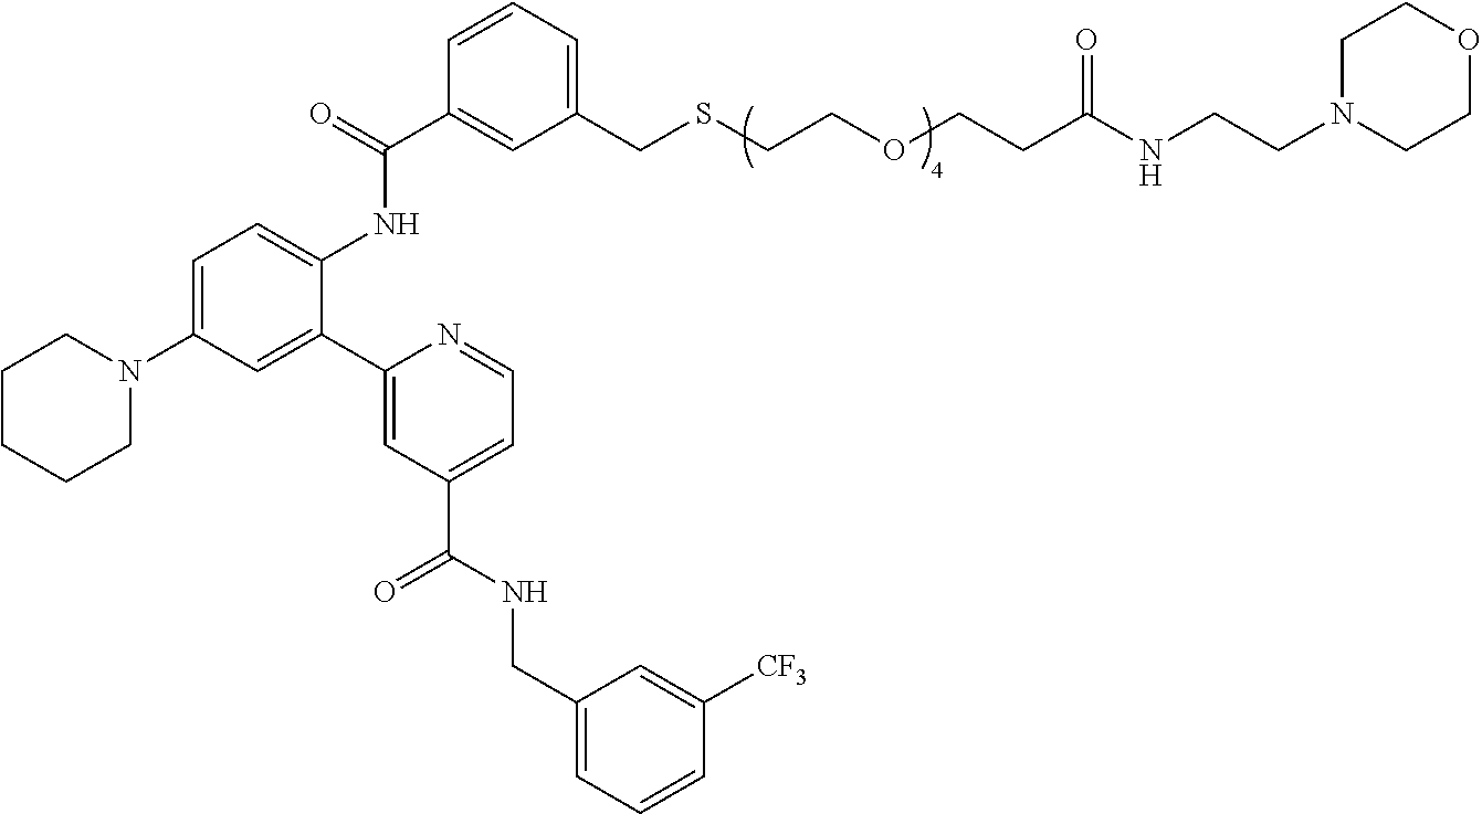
C1CCCN(C2=CC=C(NC(C3=CC(CSCCOCCC(NCCN4CCOCC4)=O)=CC=C3)=O)C(C3=CC(C(NCC4=CC=CC([CF3])=C4)=O)=CC=N3)=C2)C1
